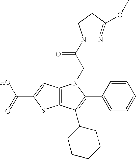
C12=C(C(C3CCCCC3)=C(C3=CC=CC=C3)N1CC(N1N=C(OC)CC1)=O)SC(C(=O)O)=C2
